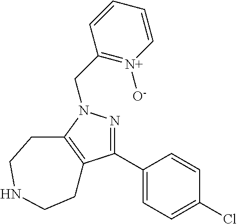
C(N1N=C(C2=CC=C(Cl)C=C2)C2=C1CCNCC2)C1=[N+]([O-])C=CC=C1
